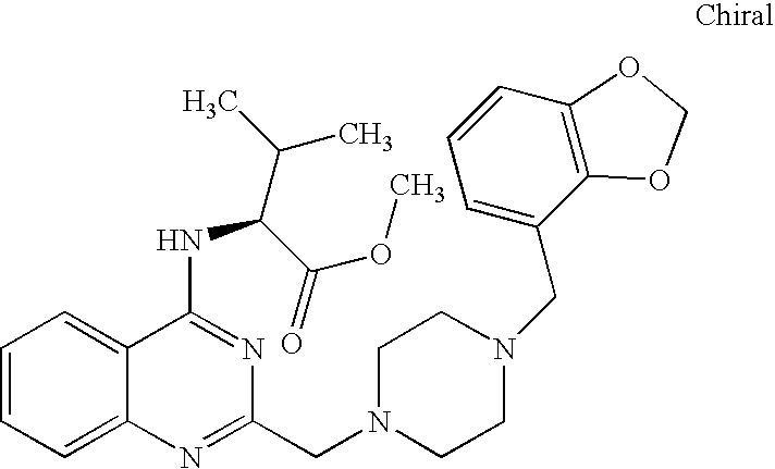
C1=CC=C2C(=C1)C(NC(C(OC)=O)C(C)C)=NC(CN1CCN(CC3=CC=CC4=C3OCO4)CC1)=N2
